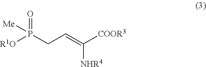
[R1O]P(CC=C([COOR3])[NHR4])(=O)[Me]
